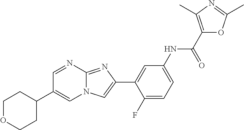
C1=NC2=NC(C3=CC(NC(C4=C(C)N=C(C)O4)=O)=CC=C3F)=CN2C=C1C1CCOCC1
